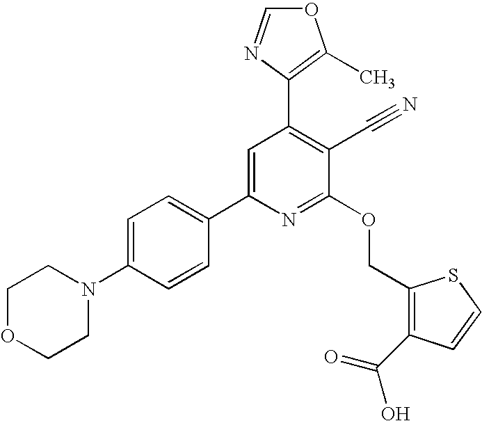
C1OCCN(C2=CC=C(C3=CC(C4=C(C)OC=N4)=C(C#N)C(OCC4=C(C(=O)O)C=CS4)=N3)C=C2)C1
